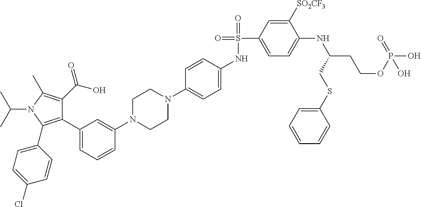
C1(C2=CC=CC(N3CCN(C4=CC=C(NS(=O)(C5=CC=C(NC(CCOP(O)(=O)O)CSC6=CC=CC=C6)C([SO2CF3])=C5)=O)C=C4)CC3)=C2)=C(C2=CC=C(Cl)C=C2)N(C(C)C)C(C)=C1C(O)=O
